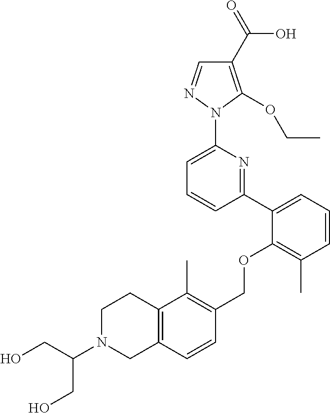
C1(C2=CC=CC(C)=C2OCC2=C(C)C3=C(C=C2)CN(C(CO)CO)CC3)=NC(N2N=CC(C(=O)O)=C2OCC)=CC=C1
